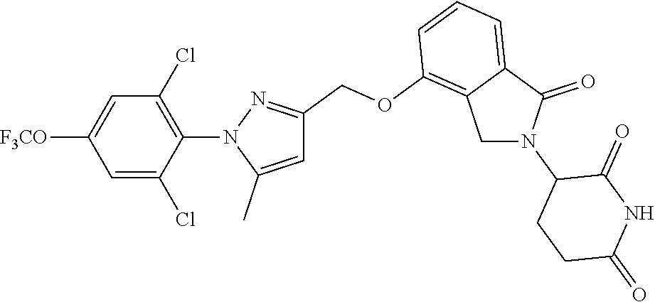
C1=C(Cl)C(N2C(C)=CC(COC3=C4C(=CC=C3)C(=O)N(C3CCC(=O)NC3=O)C4)=N2)=C(Cl)C=C1[F3CO]
